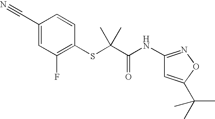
C1(C#N)=CC(F)=C(SC(C(NC2=NOC(C(C)(C)C)=C2)=O)(C)C)C=C1
